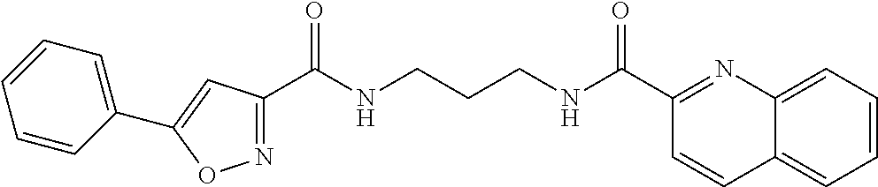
C1(C(NCCCNC(C2=NC3=CC=CC=C3C=C2)=O)=O)=NOC(C2=CC=CC=C2)=C1
